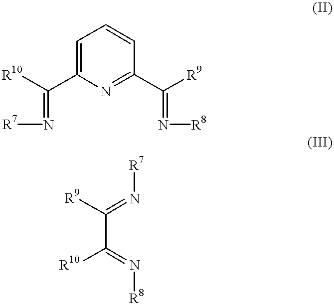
C(C([R10])=N[R8])([R9])=N[R7].C1=C(C([R10])=N[R7])N=C(C([R9])=N[R8])C=C1
